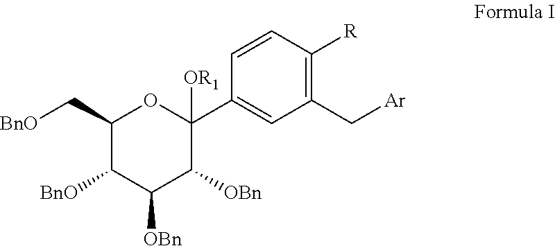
C1(C[BnO])C([BnO])C([OBn])C([OBn])C(C2=CC(C[Ar])=C([R])C=C2)([OR1])O1
